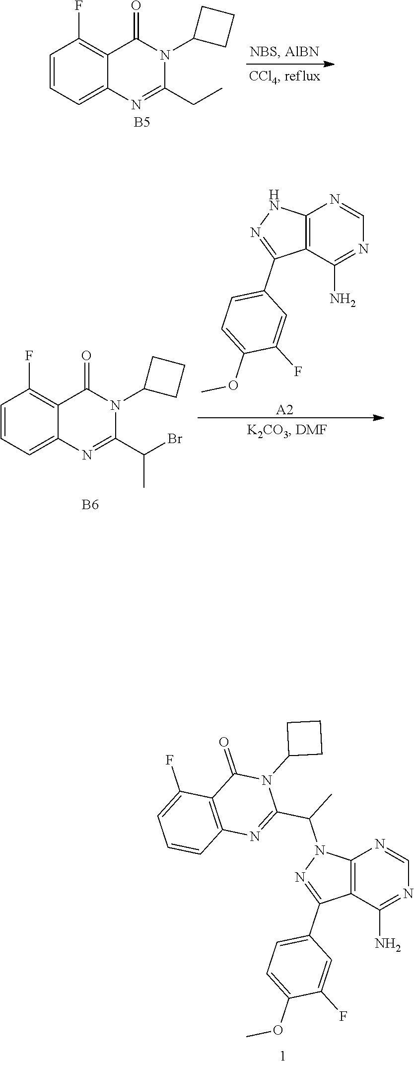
C1=CC=C2C(=C1F)C(=O)N(C1CCC1)C(CC)=N2.[B5].C12=C(C(N)=NC=N1)C(C1=CC=C(OC)C(F)=C1)=NN2C(C1=NC2=C(C(=O)N1C1CCC1)C(F)=CC=C2)C.C1=CC=C2C(=C1F)C(=O)N(C1CCC1)C(C(Br)C)=N2.[B6].C12=C(C(N)=NC=N1)C(C1=CC=C(OC)C(F)=C1)=NN2.[A2]
